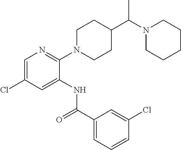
C1(N2CCC(C(N3CCCCC3)C)CC2)=NC=C(Cl)C=C1NC(C1=CC=CC(Cl)=C1)=O
